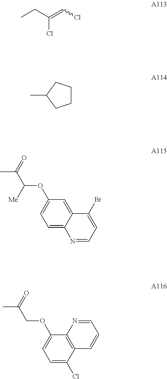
CCC(=CCl)Cl.CC1CCCC1.CC(COC1=CC=C(Cl)C2=C1N=CC=C2)=O.CC(C(OC1=CC=C2C(=C1)C(Br)=CC=N2)[Me])=O
